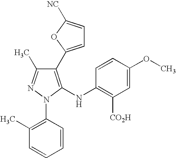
C1(C2=CC=C([NC])O2)=C(NC2=C([CO2H])C=C(OC)C=C2)N(C2=C(C)C=CC=C2)N=C1C
